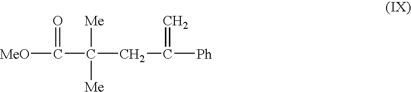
[MeO]C(C(CC([Ph])=C)([Me])[Me])=O
